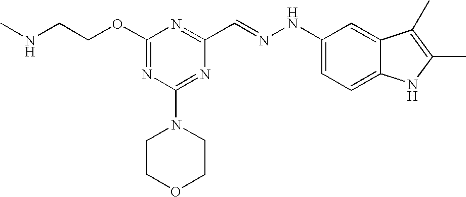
C(COC1=NC(N2CCOCC2)=NC(C=NNC2=CC=C3C(=C2)C(C)=C(C)N3)=N1)NC
